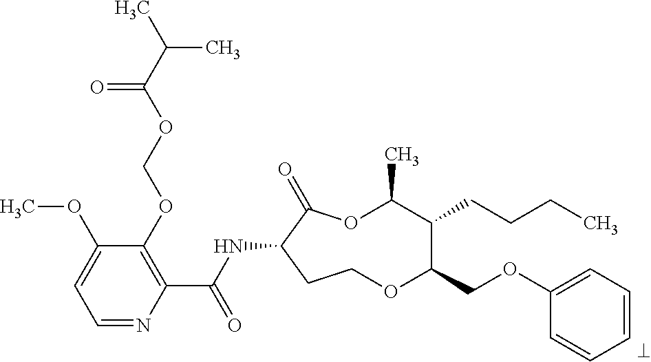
C1=NC(C(NC2C(=O)OC(C)C(CCCC)C(COC3=CC=CC=C3)OCC2)=O)=C(OCOC(C(C)C)=O)C(OC)=C1
